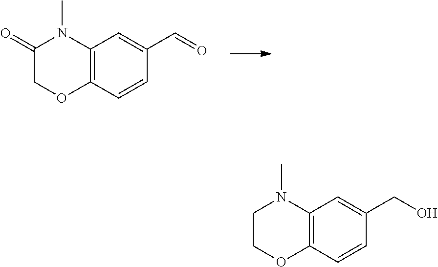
C12=C(C=CC(C=O)=C1)OCC(=O)N2C.C12=C(C=CC(CO)=C1)OCCN2C
